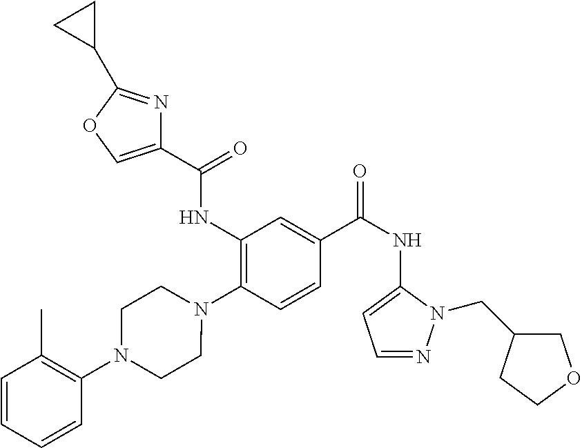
C1(NC(=O)C2=COC(C3CC3)=N2)=C(N2CCN(C3=C(C)C=CC=C3)CC2)C=CC(C(=O)NC2=CC=NN2CC2COCC2)=C1
